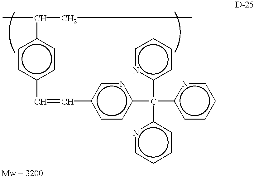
CC(c1ccc(C=Cc2ccc(C(c3ccccn3)(c3ncccc3)c3ccccn3)nc2)cc1)CC
